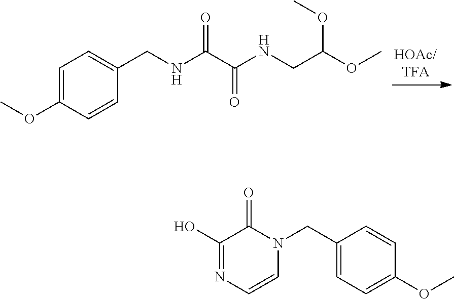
C1=C(OC)C=CC(CNC(C(NCC(OC)OC)=O)=O)=C1.C1(O)=NC=CN(CC2=CC=C(OC)C=C2)C1=O
